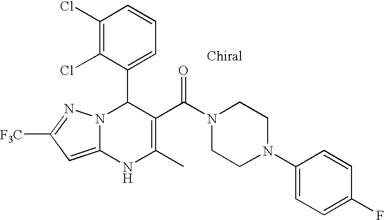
C1(Cl)=C(Cl)C(C2N3C(=CC([F3C])=N3)NC(C)=C2C(N2CCN(C3=CC=C(F)C=C3)CC2)=O)=CC=C1
